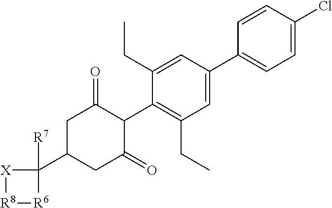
C1=C(C2=CC=C(Cl)C=C2)C=C(CC)C(C2C(=O)CC(C3([R7])[X][R8][R6]3)CC2=O)=C1CC
